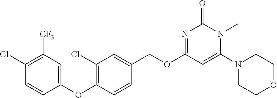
C1(OC2=C(Cl)C=C(COC3=NC(=O)N(C)C(N4CCOCC4)=C3)C=C2)=CC([CF3])=C(Cl)C=C1
